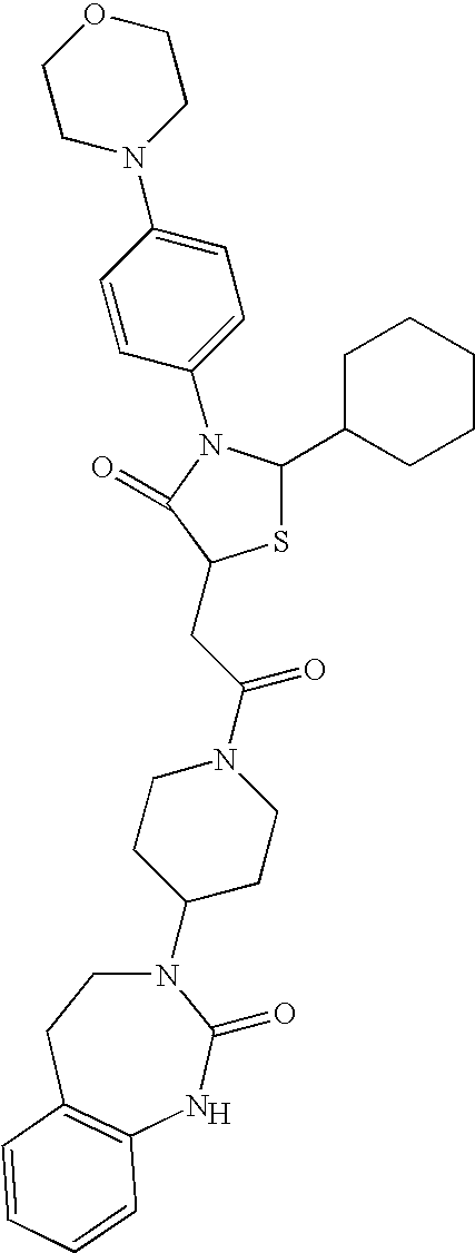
[H].N1(C2CCN(C(CC3SC(C4CCCCC4)N(C4=CC=C(N5CCOCC5)C=C4)C3=O)=O)CC2)CCC2=C(NC1=O)C=CC=C2
